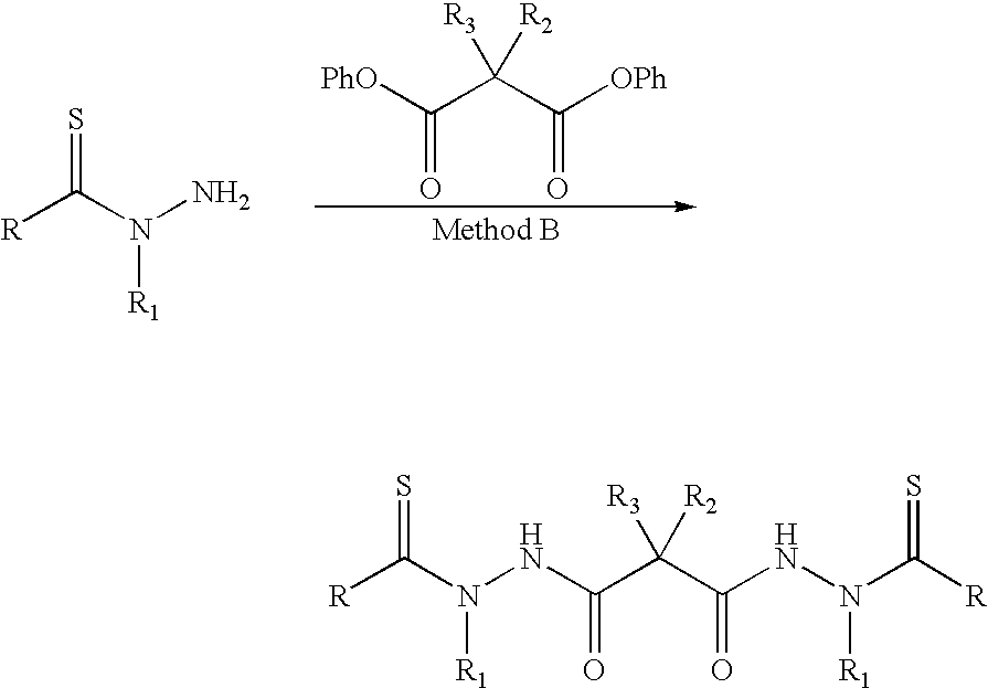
[R]C(N(N)[R1])=S.[PhO]C(C(C([OPh])=O)([R2])[R3])=O.[R]C(N(NC(C(C(NN(C([R])=S)[R1])=O)([R2])[R3])=O)[R1])=S
